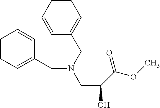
C1=CC=CC(CN(CC2=CC=CC=C2)CC(C(OC)=O)O)=C1
